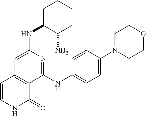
N(C1=CC2=C(C(NC3=CC=C(N4CCOCC4)C=C3)=N1)C(=O)NC=C2)C1C(N)CCCC1
